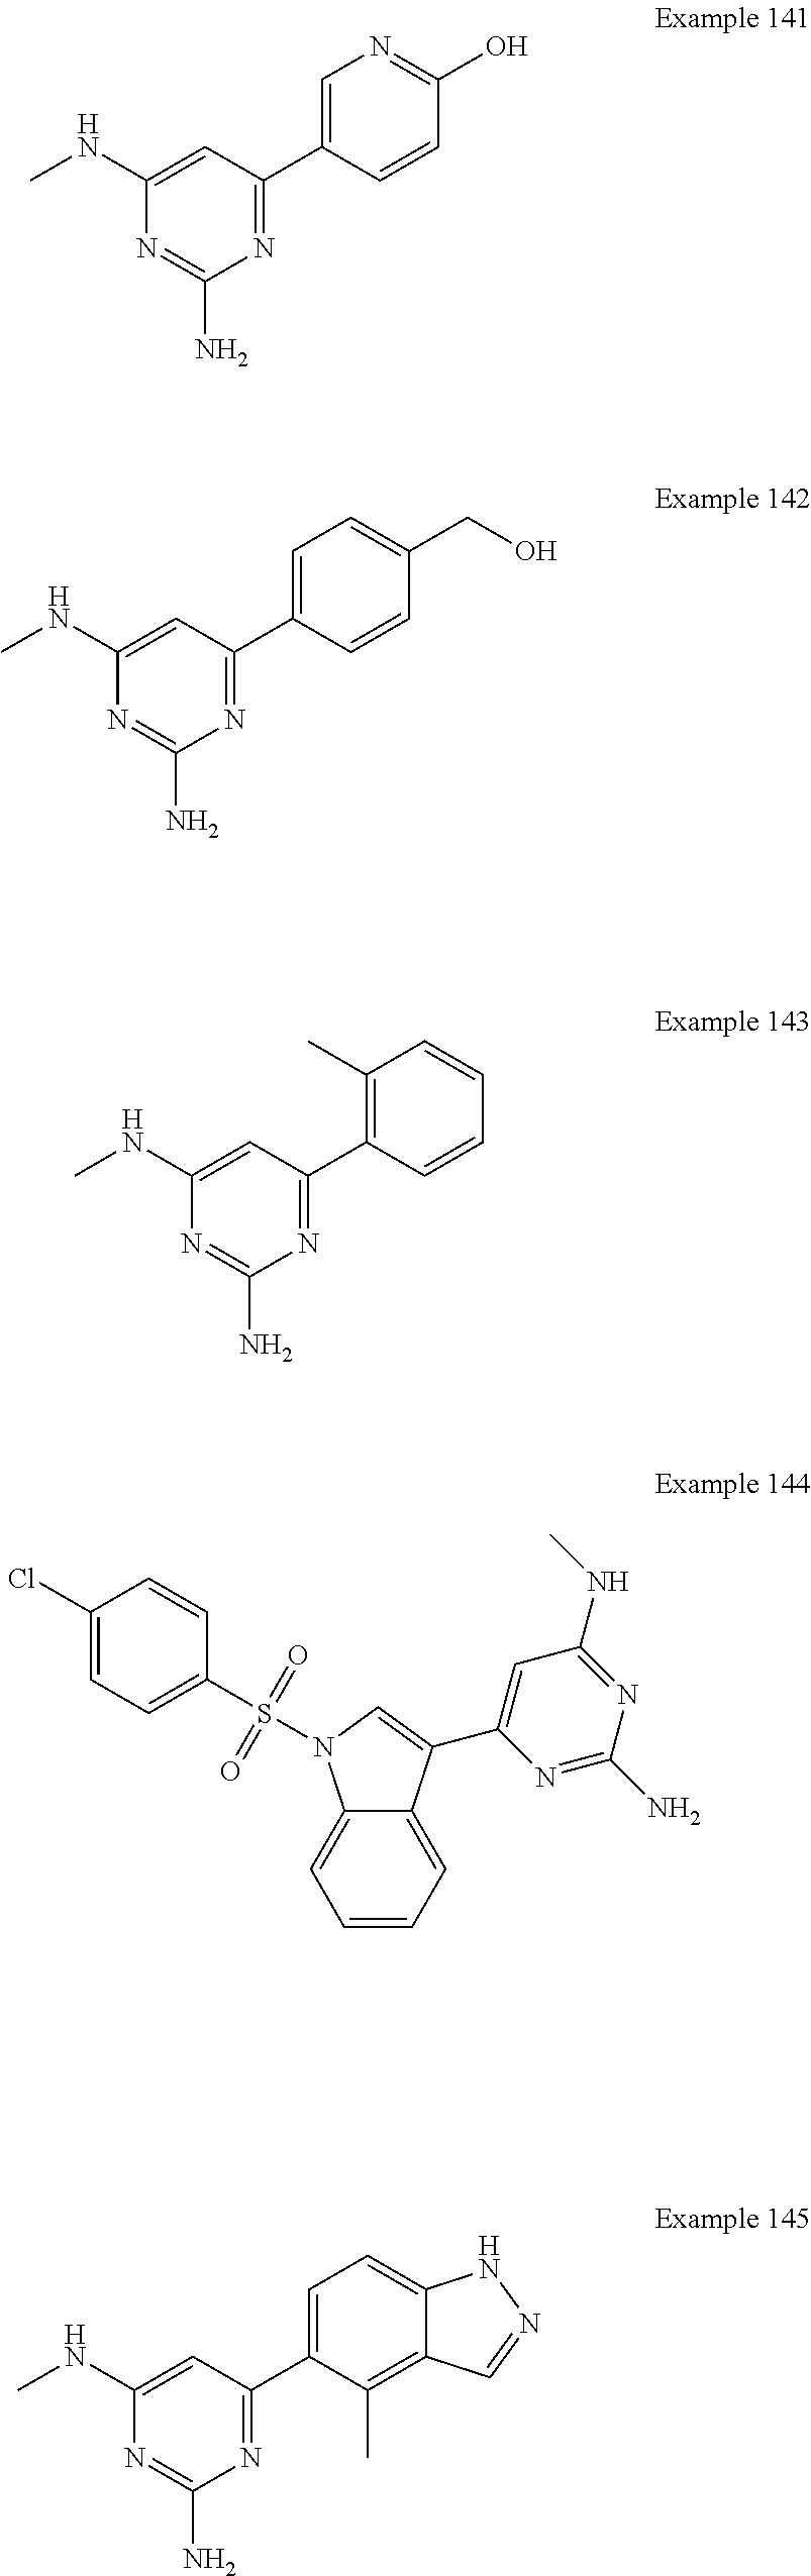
C1(NC)=CC(C2=CN=C(O)C=C2)=NC(N)=N1.C1(NC)=CC(C2=CC=C(CO)C=C2)=NC(N)=N1.C1(NC)=CC(C2=C(C)C=CC=C2)=NC(N)=N1.C1(Cl)=CC=C(S(=O)(=O)N2C3=CC=CC=C3C(C3=CC(NC)=NC(N)=N3)=C2)C=C1.C1(NC)=CC(C2=CC=C3C(=C2C)C=NN3)=NC(N)=N1
